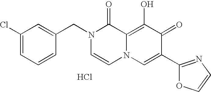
C1=C(CN2C=CN3C(=C(O)C(=O)C(C4=NC=CO4)=C3)C2=O)C=CC=C1Cl.Cl
